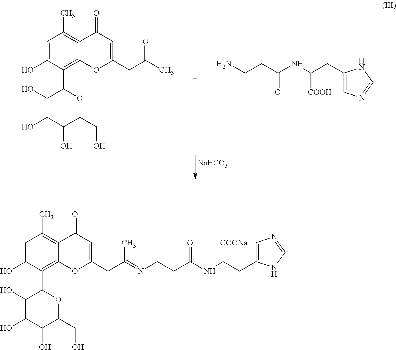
[NaHCO3].C1=C(O)C(C2C(O)C(O)C(O)C(CO)O2)=C2C(=C1C)C(=O)C=C(CC(C)=O)O2.C1(CC(NC(CCN)=O)[COOH])=CN=CN1.C1=C(O)C(C2C(O)C(O)C(O)C(CO)O2)=C2C(=C1C)C(=O)C=C(CC(=NCCC(NC(CC1=CN=CN1)[COONa])=O)C)O2
